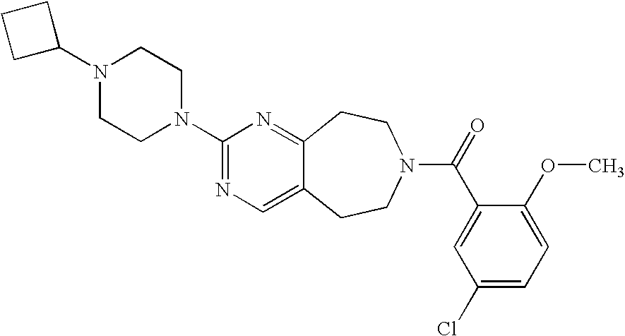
C1C(N2CCN(C3=NC=C4C(=N3)CCN(C(=O)C3=CC(Cl)=CC=C3OC)CC4)CC2)CC1
